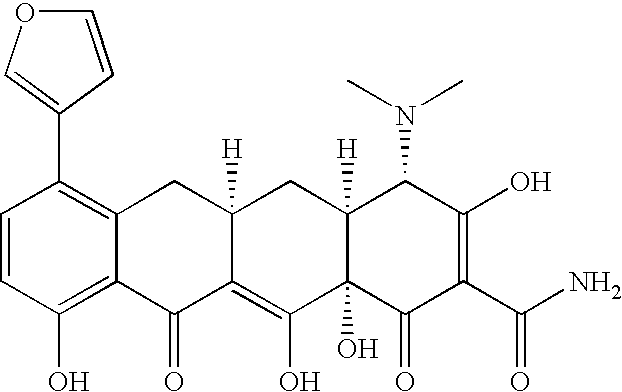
C1=CC(O)=C2C(=C1C1=COC=C1)CC1([H])C(=C(O)C3(O)C([H])(C1)C(N(C)C)C(O)=C(C(N)=O)C3=O)C2=O
